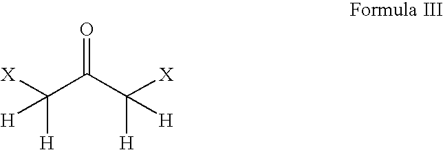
C(C(C([X])([H])[H])=O)([X])([H])[H]
